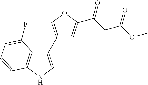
C12=C(NC=C1C1=COC(C(CC(OC)=O)=O)=C1)C=CC=C2F
